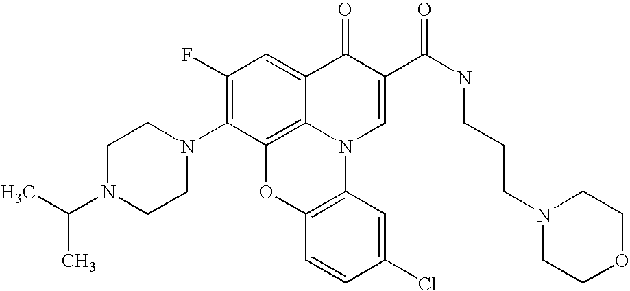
C1(F)=C(N2CCN(C(C)C)CC2)C2=C3C(=C1)C(=O)C(C(NCCCN1CCOCC1)=O)=CN3C1=C(O2)C=CC(Cl)=C1
